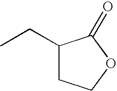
C1(CC)CCOC1=O
